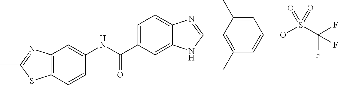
C1(NC(C2=CC=C3C(=C2)NC(C2=C(C)C=C(OS(C(F)(F)F)(=O)=O)C=C2C)=N3)=O)=CC2=C(C=C1)SC(C)=N2
